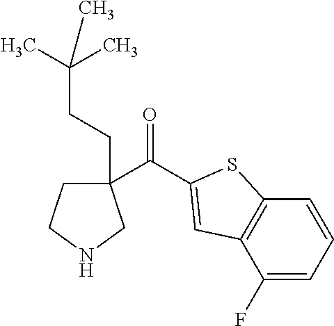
C1(C(=O)C2=CC3=C(C=CC=C3F)S2)(CCC(C)(C)C)CCNC1
